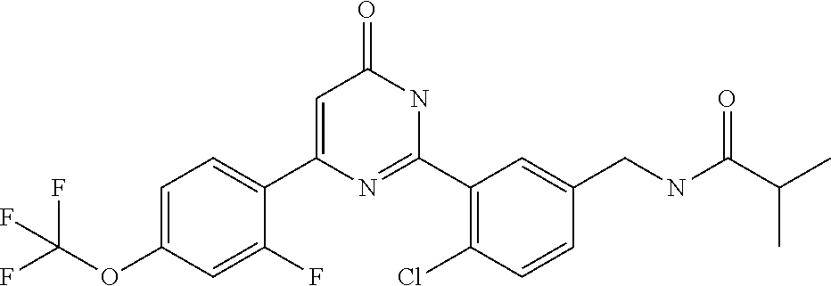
C1(C2=CC(=O)NC(C3=C(Cl)C=CC(CNC(C(C)C)=O)=C3)=N2)=CC=C(OC(F)(F)F)C=C1F
